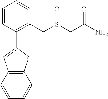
C1=CC(C2=CC3=C(C=CC=C3)S2)=C(CS(CC(N)=O)=O)C=C1
